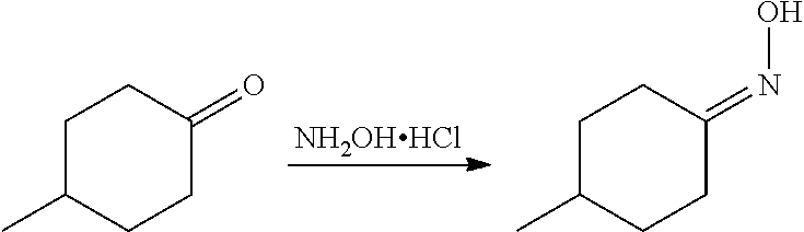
[NH2OHHCl].C1C(C)CCC(=O)C1.C1C(C)CCC(=NO)C1
